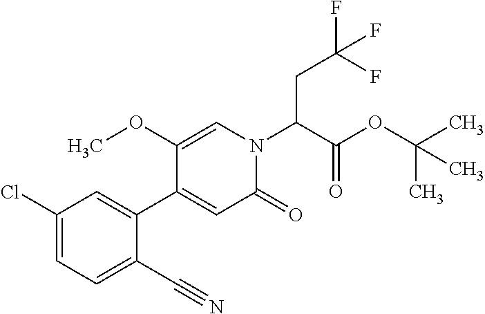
ClC1=CC=C(C#N)C(C2=CC(=O)N(C(C(OC(C)(C)C)=O)CC(F)(F)F)C=C2OC)=C1
